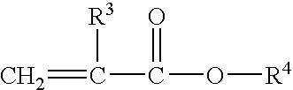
C(C(O[R4])=O)(=C)[R3]
